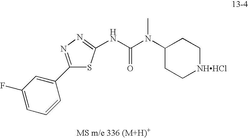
N(C(N(C)C1CC[NHHCl]CC1)=O)C1=NN=C(C2=CC(F)=CC=C2)S1
